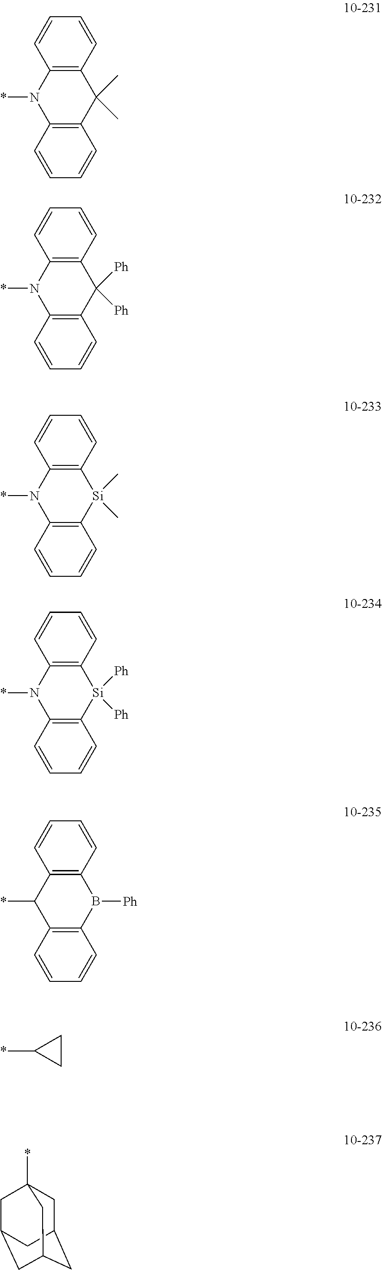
C12=C(C(C)(C)C3=C(N1*)C=CC=C3)C=CC=C2.C12=C(C([Ph])([Ph])C3=C(N1*)C=CC=C3)C=CC=C2.C12=C([Si](C)(C)C3=C(N1*)C=CC=C3)C=CC=C2.C12=C([Si]([Ph])([Ph])C3=C(N1*)C=CC=C3)C=CC=C2.C1(*)CC1.C1C2CC3CC(CC1(*)C3)C2.C12=C(B([Ph])C3=C(C1*)C=CC=C3)C=CC=C2
